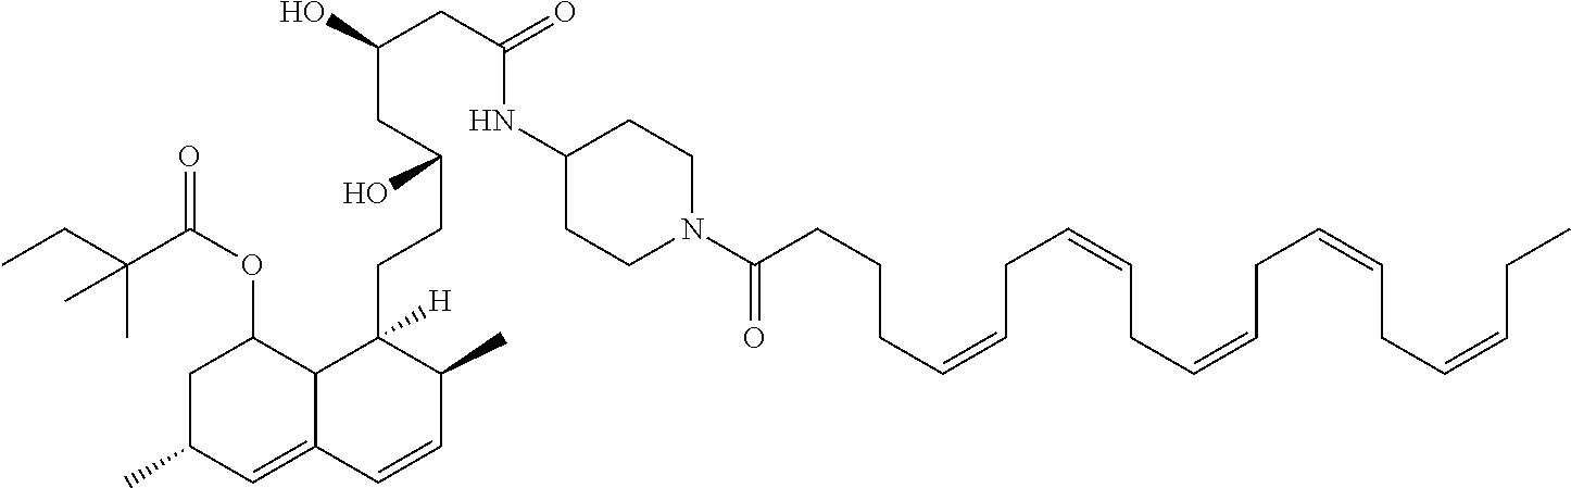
CCC(C(OC1CC(C)C=C2C1C(CCC(CC(CC(NC1CCN(C(CCCC=CCC=CCC=CCC=CCC=CCC)=O)CC1)=O)O)O)([H])C(C)C=C2)=O)(C)C
